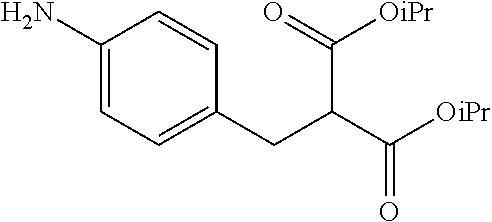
NC1=CC=C(CC(C([OiPr])=O)C(=O)[OiPr])C=C1
